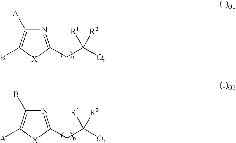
N1=C(CC([W])([R1])[R2])[X]C(B)=C1[A].N1=C(CC([W])([R1])[R2])[X]C([A])=C1B
